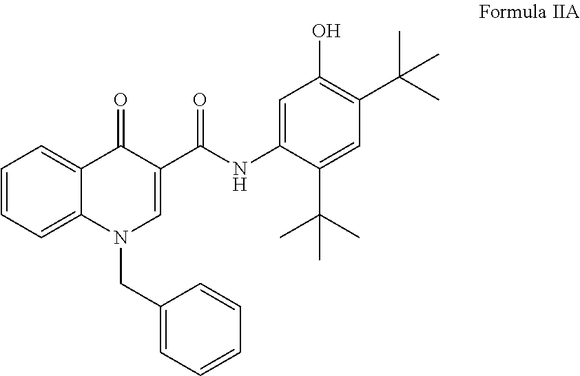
C1=CC=C2C(=C1)C(=O)C(C(=O)NC1=CC(O)=C(C(C)(C)C)C=C1C(C)(C)C)=CN2CC1=CC=CC=C1
